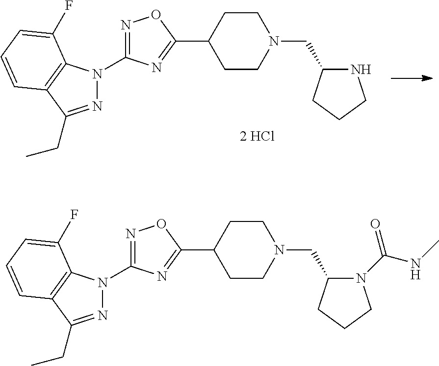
N1=C(CC)C2=C(N1C1=NOC(C3CCN(CC4NCCC4)CC3)=N1)C(F)=CC=C2.[2 HCl].N1=C(CC)C2=C(N1C1=NOC(C3CCN(CC4CCCN4C(NC)=O)CC3)=N1)C(F)=CC=C2
